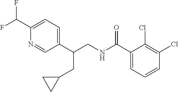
C1(C(NCC(C2=CC=C(C(F)F)N=C2)CC2CC2)=O)=CC=CC(Cl)=C1Cl
